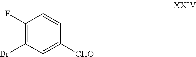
C1(F)=C(Br)C=C([CHO])C=C1
